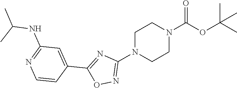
N1(C2=NOC(C3=CC(NC(C)C)=NC=C3)=N2)CCN(C(=O)OC(C)(C)C)CC1
